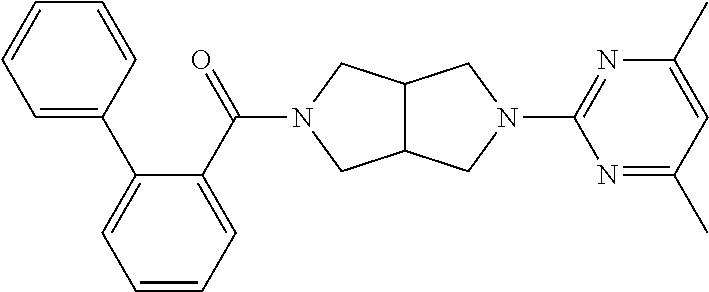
C12C(CN(C(C3=CC=CC=C3C3=CC=CC=C3)=O)C1)CN(C1=NC(C)=CC(C)=N1)C2
